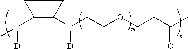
C1C([L](C)[D])C([L](CCOCCC(C)=O)[D])C1
